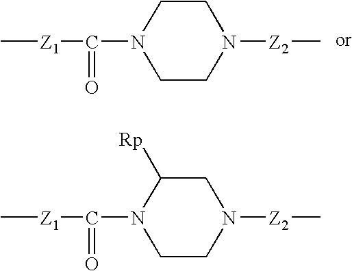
C1CN([Z2]C)CCN1C([Z1]C)=O.C1CN([Z2]C)CC([Rp])N1C([Z1]C)=O
